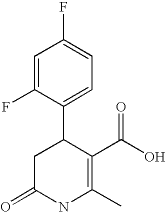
C1=C(F)C(C2CC(=O)NC(C)=C2C(O)=O)=CC=C1F
